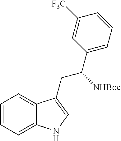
C1=CC=C2C(=C1)C(CC(C1=CC=CC([F3C])=C1)[NHBoc])=CN2
